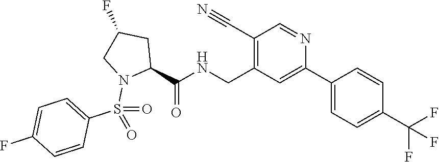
C1(C2=CC=C(C(F)(F)F)C=C2)=CC(CNC(C2CC(F)CN2S(=O)(C2=CC=C(F)C=C2)=O)=O)=C(C#N)C=N1
